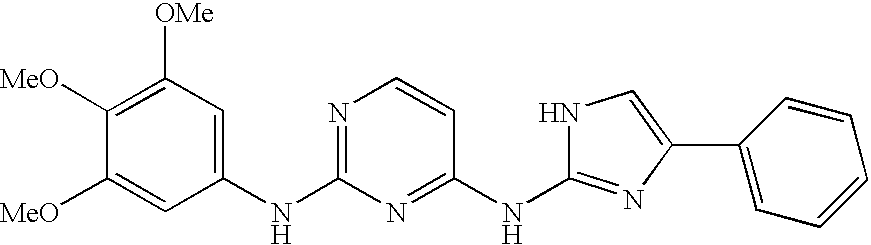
C1([MeO])=C([OMe])C=C(NC2=NC=CC(NC3=NC(C4=CC=CC=C4)=CN3)=N2)C=C1[MeO]
